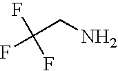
FC(CN)(F)F
